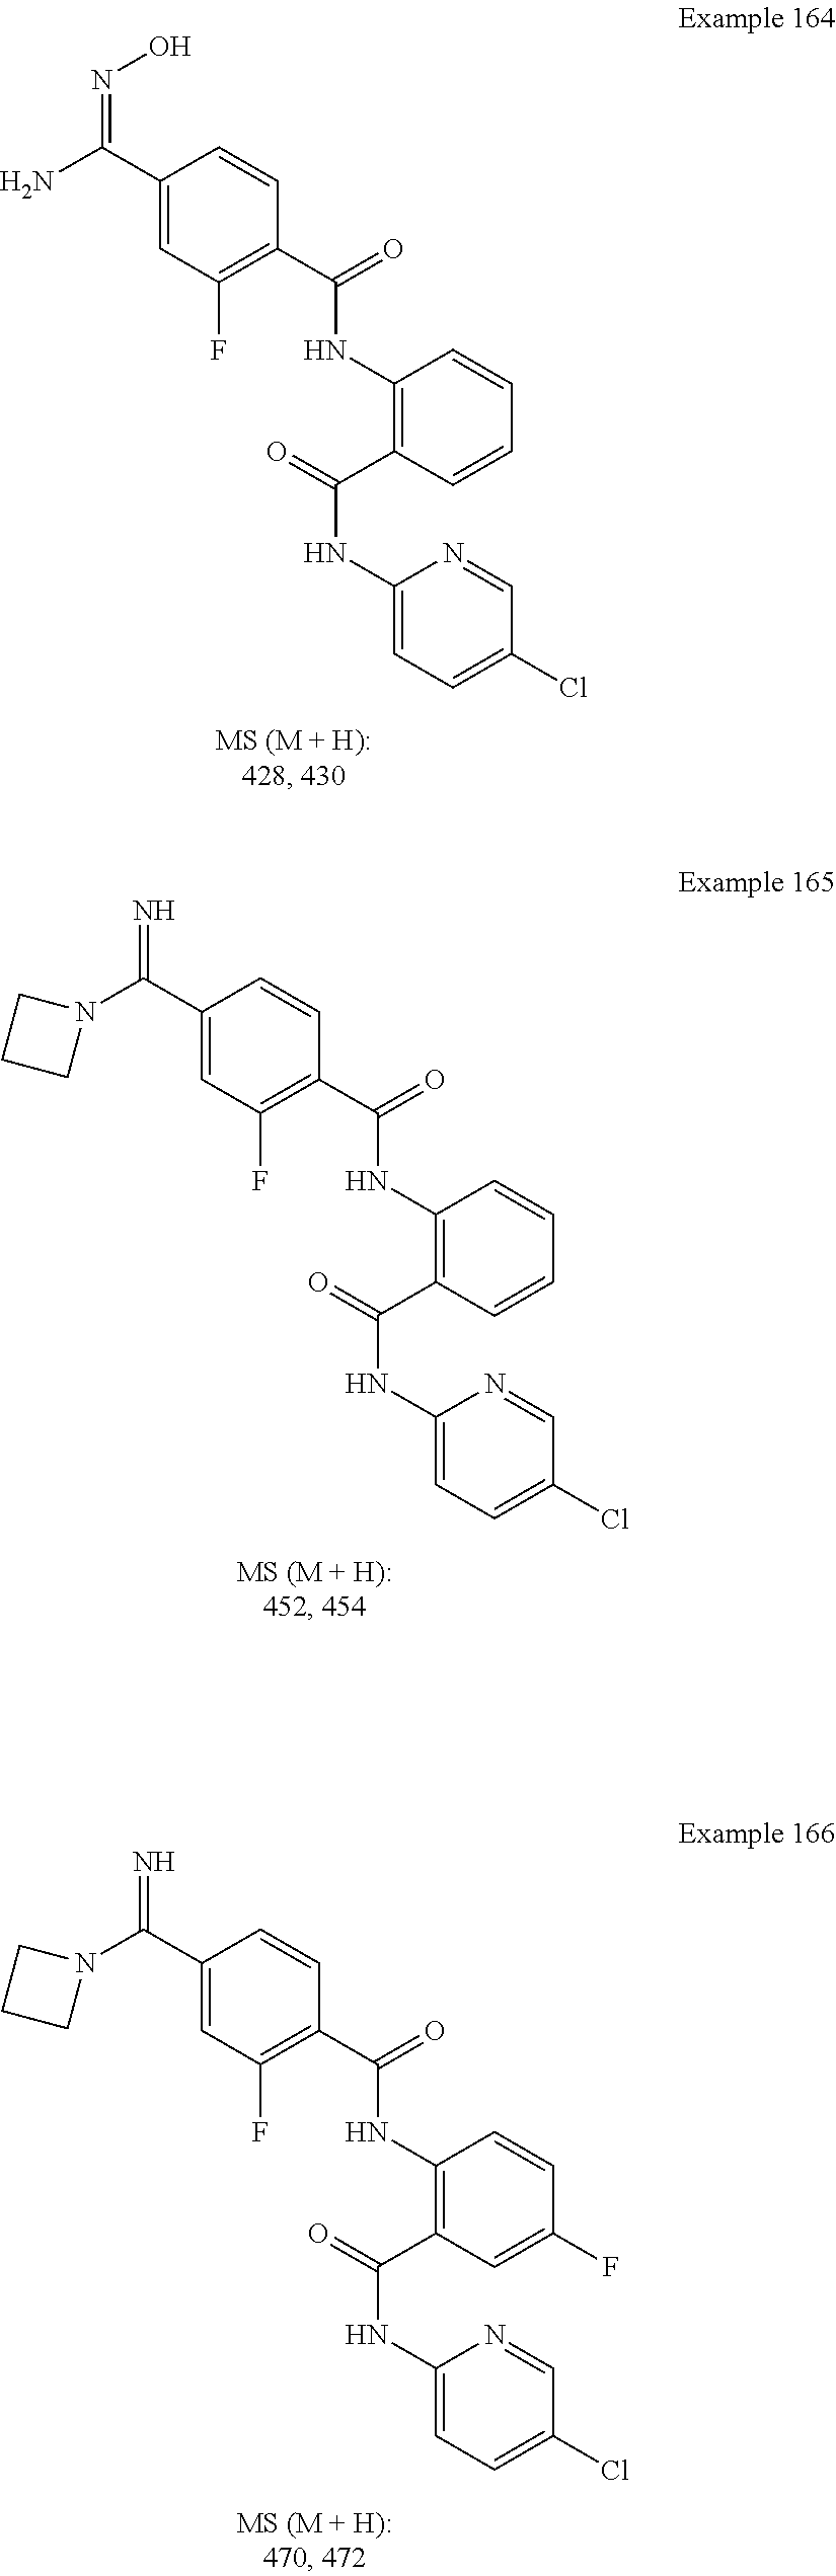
O=C(NC1=C(C(NC2=CC=C(Cl)C=N2)=O)C=CC=C1)C1=C(F)C=C(C(=NO)N)C=C1.O=C(NC1=C(C(NC2=CC=C(Cl)C=N2)=O)C=CC=C1)C1=C(F)C=C(C(=N)N2CCC2)C=C1.O=C(NC1=C(C(NC2=CC=C(Cl)C=N2)=O)C=C(F)C=C1)C1=C(F)C=C(C(=N)N2CCC2)C=C1
